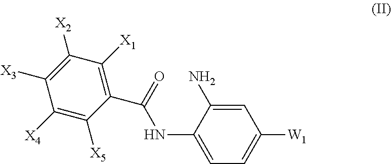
C1(C(=O)NC2=CC=C([W1])C=C2N)=C([X1])C([X2])=C([X3])C([X4])=C1[X5]
